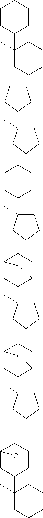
C1CC(C2(C)CCCCC2)CCC1.C1CC(C2(C)CCCC2)CCC1.C12CC(C3(C)CCCC3)C(CC1)C2.C12CC(C3(C)CCCC3)C(CC1)O2.C12CC(C3(C)CCCCC3)C(CC1)O2.C1(C2(C)CCCC2)CCCC1
